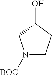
N1([BOC])CCC(O)C1
